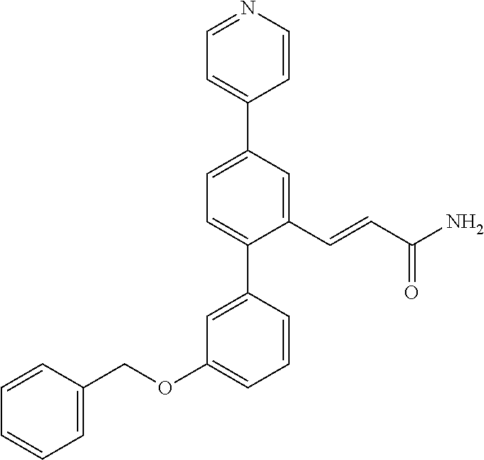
C1=NC=CC(C2=CC=C(C3=CC(OCC4=CC=CC=C4)=CC=C3)C(C=CC(N)=O)=C2)=C1
